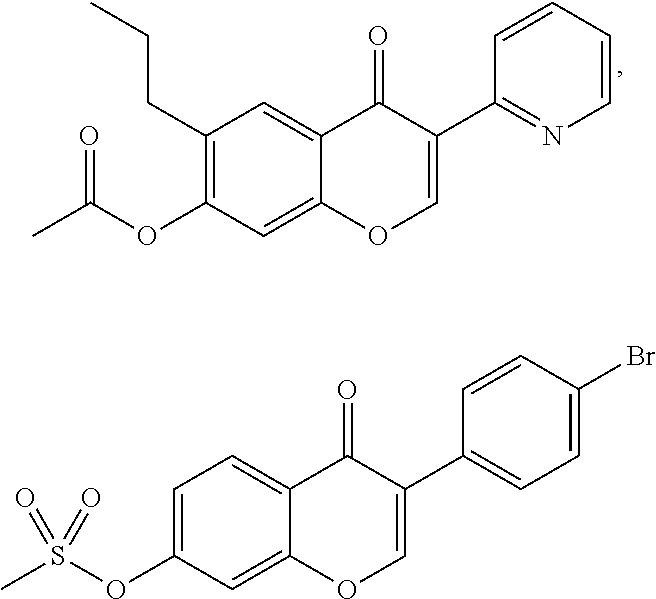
C1(CCC)=C(OC(=O)C)C=C2C(=C1)C(=O)C(C1=NC=CC=C1)=CO2.C1=C(OS(=O)(C)=O)C=C2C(=C1)C(=O)C(C1=CC=C(Br)C=C1)=CO2
